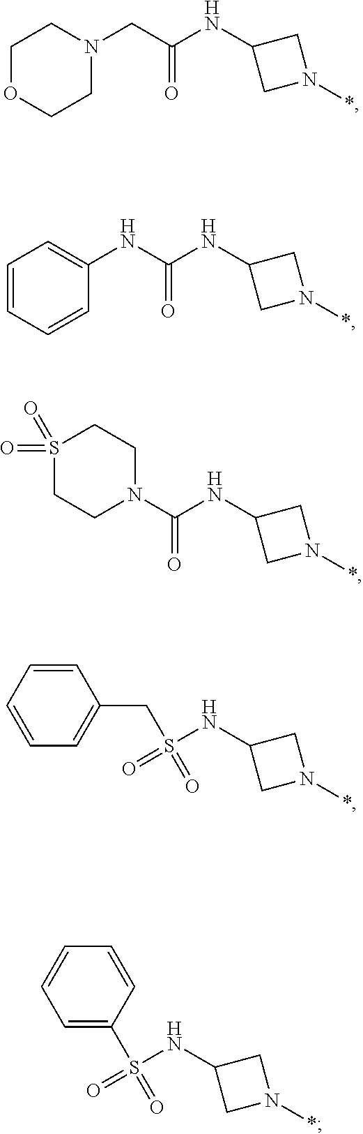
C1OCCN(CC(NC2CN(*)C2)=O)C1.C1=CC=CC(NC(NC2CN(*)C2)=O)=C1.N1(C(NC2CN(*)C2)=O)CCS(=O)(=O)CC1.S(NC1CN(*)C1)(=O)(=O)CC1=CC=CC=C1.S(NC1CN(*)C1)(=O)(=O)C1=CC=CC=C1
